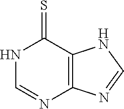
N1C=NC2=C(C1=S)NC=N2
